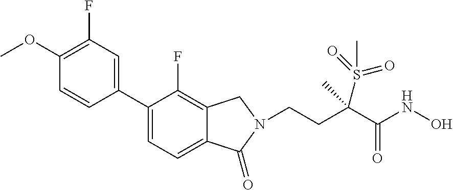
C1(OC)=C(F)C=C(C2=CC=C3C(=C2F)CN(CCC(C(NO)=O)(C)S(=O)(=O)C)C3=O)C=C1
